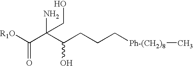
[R1O]C(C(C(CCC[Ph-(CH2)8]C)O)(N)CO)=O
